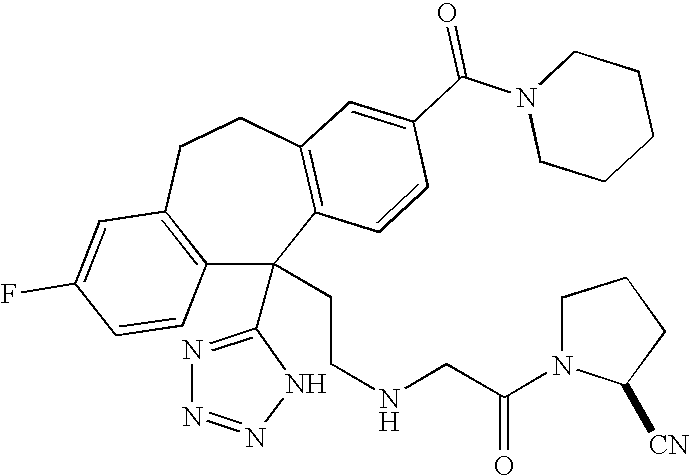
FC1=CC2=C(C=C1)C(C1=NN=NN1)(CCNCC(N1C([CN])CCC1)=O)C1=C(CC2)C=C(C(N2CCCCC2)=O)C=C1
